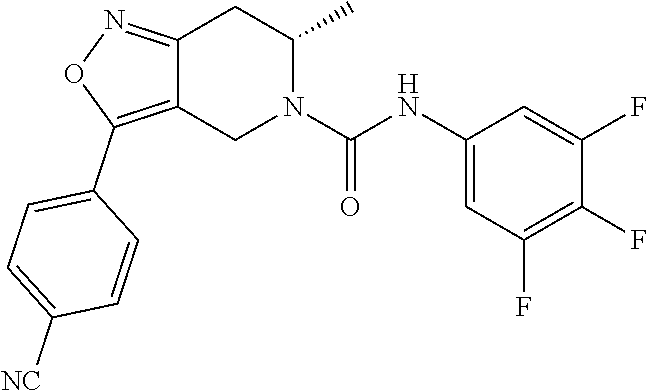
C12=NOC(C3=CC=C([NC])C=C3)=C1CN(C(NC1=CC(F)=C(F)C(F)=C1)=O)C(C)C2
